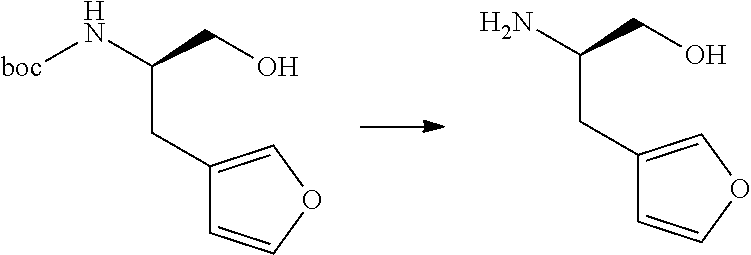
N(C(CO)CC1=COC=C1)[boc].NC(CO)CC1=COC=C1
